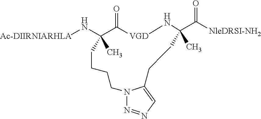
N([Ac-DIIRNIARHLA])C1(C)C(=O)[VGD]NC(C([NleDRSI-NH2])=O)(C)CCC2=CN=NN2CCCC1
